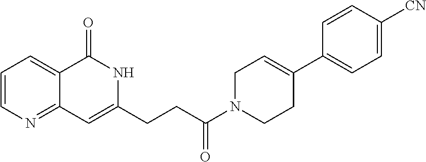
C1=CN=C2C(=C1)C(=O)NC(CCC(N1CCC(C3=CC=C([CN])C=C3)=CC1)=O)=C2
